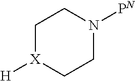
C1[X]([H])CCN([PN])C1
